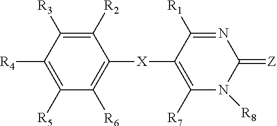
C1([X]C2=C([R7])N([R8])C(=[Z])N=C2[R1])=C([R6])C([R5])=C([R4])C([R3])=C1[R2]
